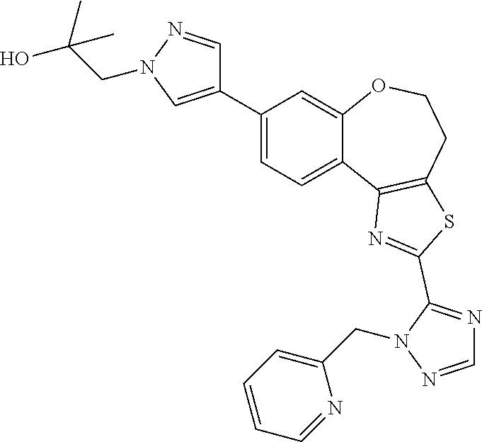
C1=C(C2=CN(CC(O)(C)C)N=C2)C=C2C(=C1)C1=C(CCO2)SC(C2=NC=NN2CC2=CC=CC=N2)=N1
